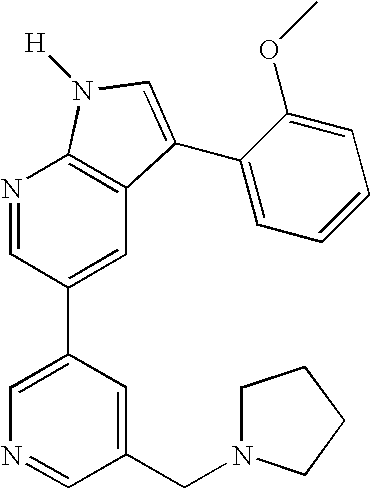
N1=CC(C2=CN=CC(CN3CCCC3)=C2)=CC2=C1N([H])C=C2C1=CC=CC=C1OC
